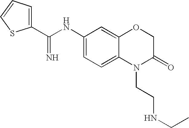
C1(C(NC2=CC=C3C(=C2)OCC(=O)N3CCNCC)=N)=CC=CS1
